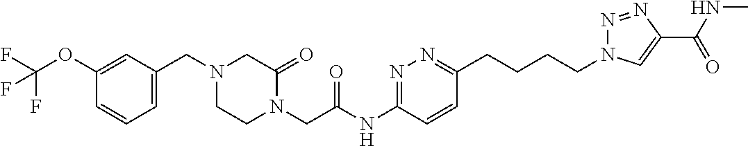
N1(CC(NC2=NN=C(CCCCN3N=NC(C(NC)=O)=C3)C=C2)=O)C(=O)CN(CC2=CC=CC(OC(F)(F)F)=C2)CC1
